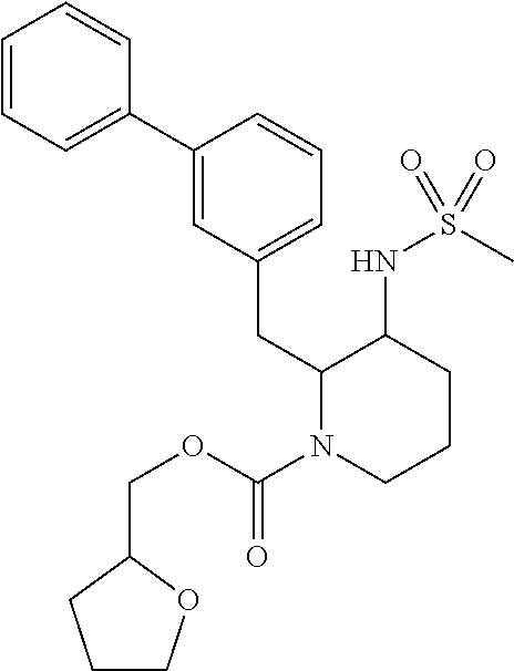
C1=CC=C(C2=CC(CC3N(C(=O)OCC4CCCO4)CCCC3NS(C)(=O)=O)=CC=C2)C=C1
